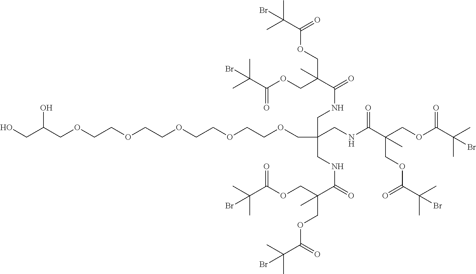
C(C(COCCOCCOCCOCCOCC(CNC(=O)C(COC(C(C)(C)Br)=O)(COC(C(C)(C)Br)=O)C)(CNC(=O)C(COC(C(C)(C)Br)=O)(COC(C(C)(C)Br)=O)C)CNC(C(COC(C(C)(C)Br)=O)(COC(=O)C(C)(C)Br)C)=O)O)O
